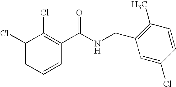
C1(Cl)=CC=CC(C(NCC2=C(C)C=CC(Cl)=C2)=O)=C1Cl
